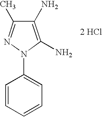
C1(N)=C(N)N(C2=CC=CC=C2)N=C1C.[2 HCl]
